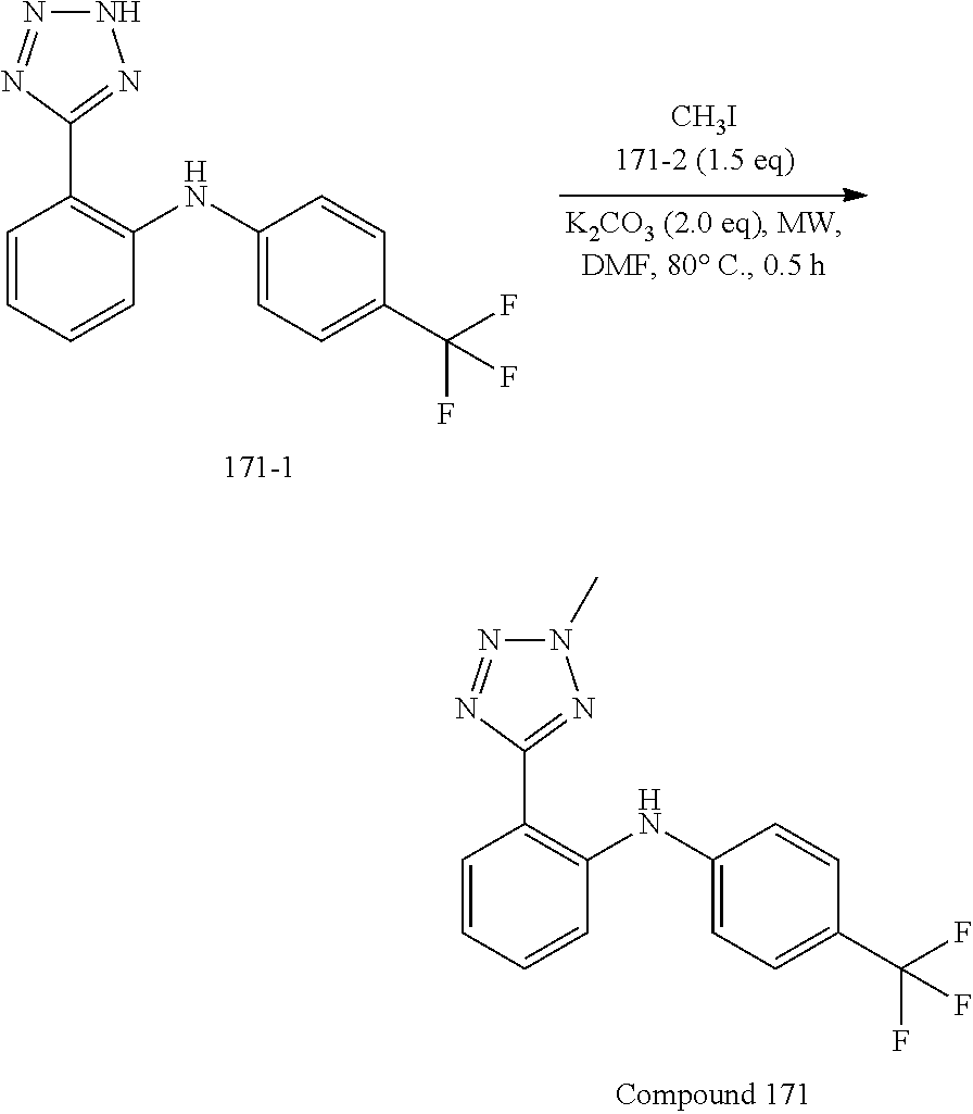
C1=CC=CC(NC2=CC=C(C(F)(F)F)C=C2)=C1C1=NN(C)N=N1.C1=CC=CC(NC2=CC=C(C(F)(F)F)C=C2)=C1C1=NNN=N1
